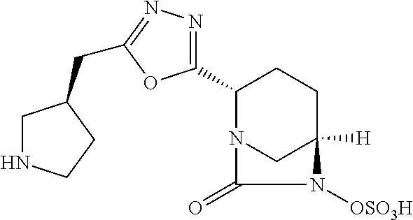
C1(C2=NN=C(CC3CNCC3)O2)N2CC([H])(CC1)N([OSO3H])C2=O
